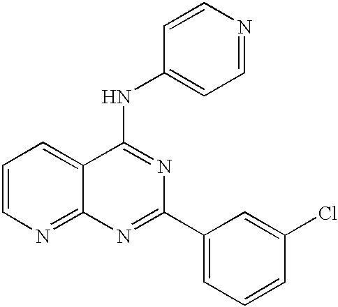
C1=CN=C2C(=C1)C(NC1=CC=NC=C1)=NC(C1=CC=CC(Cl)=C1)=N2
